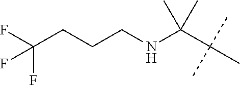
C(C(C)(C)C)(C)(C)NCCCC(F)(F)F
